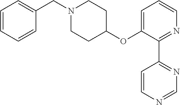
C1=CC=CC(CN2CCC(OC3=CC=CN=C3C3=NC=NC=C3)CC2)=C1
